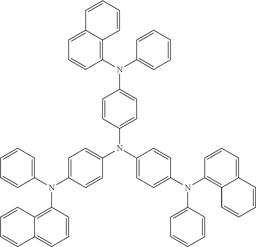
C1=CC(N(C2=CC=C(N(C3=CC=CC=C3)C3=C4C(=CC=C3)C=CC=C4)C=C2)C2=CC=C(N(C3=C4C(=CC=C3)C=CC=C4)C3=CC=CC=C3)C=C2)=CC=C1N(C1=C2C(=CC=C1)C=CC=C2)C1=CC=CC=C1
